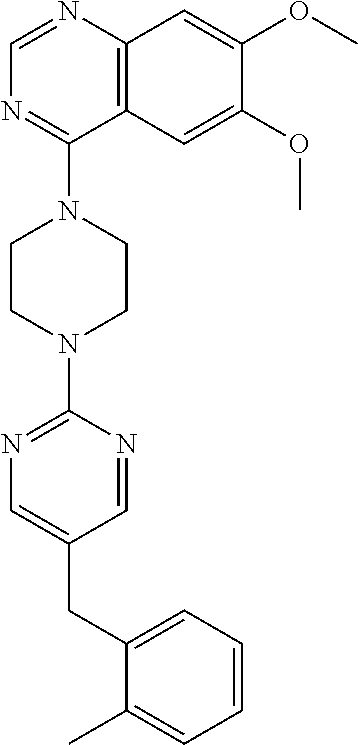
C12=C(N=CN=C1N1CCN(C3=NC=C(CC4=CC=CC=C4C)C=N3)CC1)C=C(OC)C(OC)=C2
